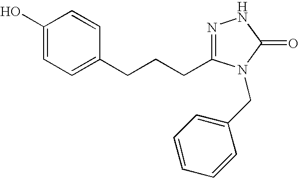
C1(O)=CC=C(CCCC2=NNC(=O)N2CC2=CC=CC=C2)C=C1
